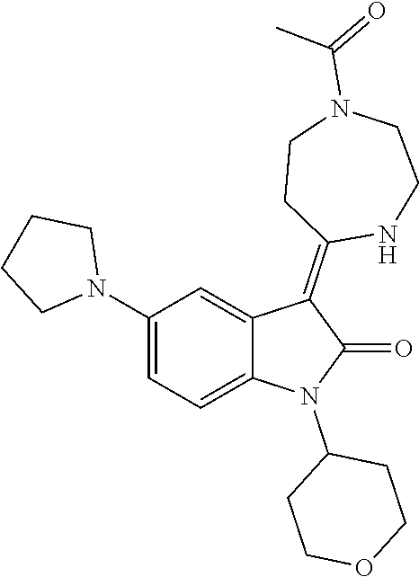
C1(N2C(=O)C(=C3NCCN(C(=O)C)CC3)C3=CC(N4CCCC4)=CC=C23)CCOCC1
